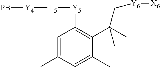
C1=C(C)C=C(C)C(C(C)(C)C[Y6][X6])=C1[Y5][L5][Y4][PB]
